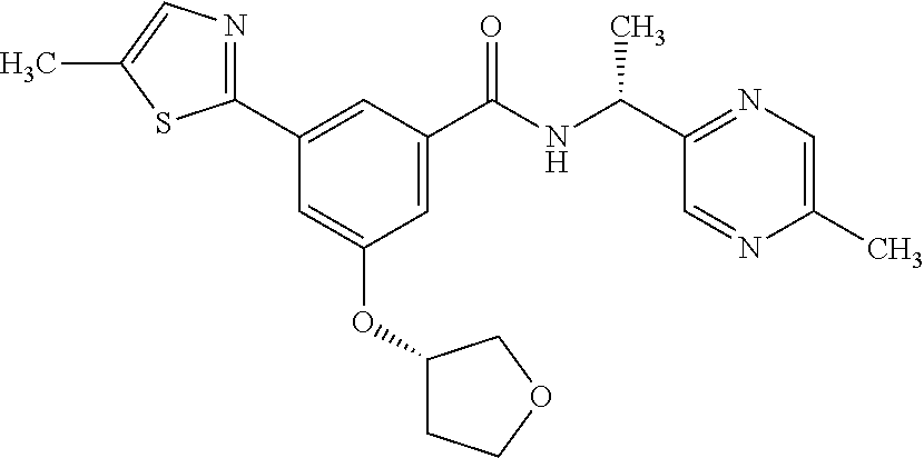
C1=C(C(NC(C2=NC=C(C)N=C2)C)=O)C=C(C2=NC=C(C)S2)C=C1OC1CCOC1
